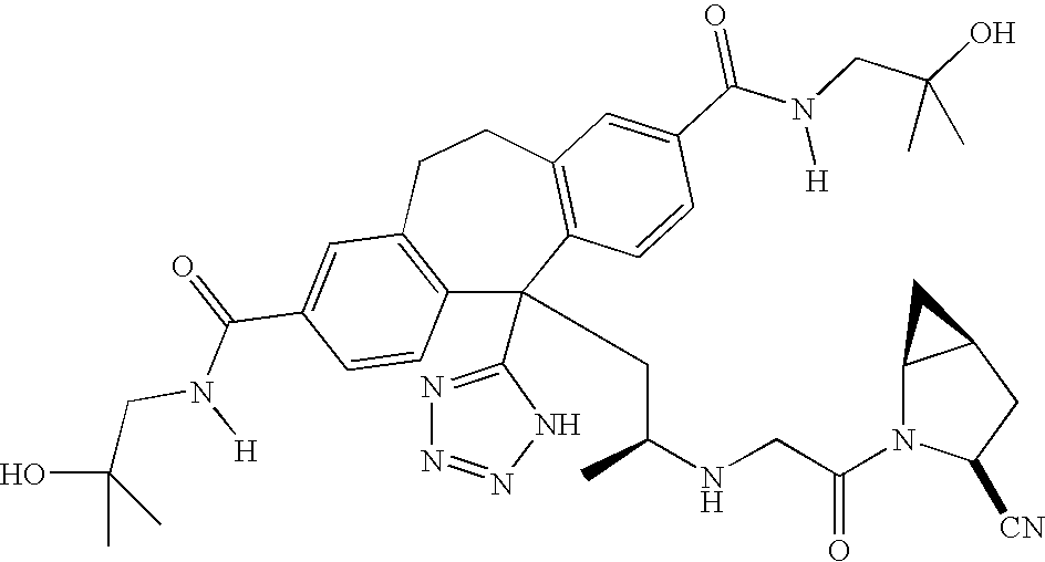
C1(C(=O)N([H])CC(O)(C)C)=CC2=C(C=C1)C(C1=NN=NN1)(CC(NCC(N1C([CN])CC3C1C3)=O)C)C1=C(CC2)C=C(C(N(CC(O)(C)C)[H])=O)C=C1
